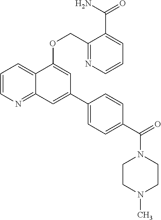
C1=CN=C2C(=C1)C(OCC1=NC=CC=C1C(N)=O)=CC(C1=CC=C(C(=O)N3CCN(C)CC3)C=C1)=C2
